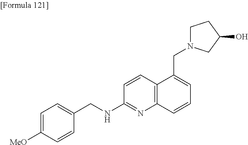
C12=C(C(CN3CCC(O)C3)=CC=C1)C=CC(NCC1=CC=C([MeO])C=C1)=N2
